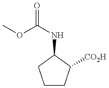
COC(NC1C([CO2H])CCC1)=O
